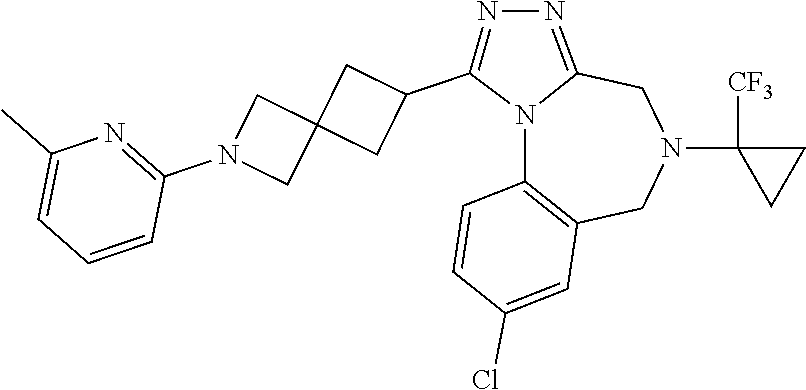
N12C3=C(CN(C4([CF3])CC4)CC1=NN=C2C1CC2(C1)CN(C1=NC(C)=CC=C1)C2)C=C(Cl)C=C3
